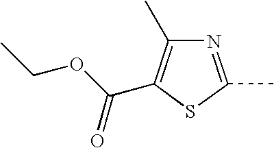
N1=C(C)SC(C(OCC)=O)=C1C
